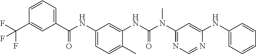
C1(C(NC2=CC=C(C)C(NC(N(C3=NC=NC(NC4=CC=CC=C4)=C3)C)=O)=C2)=O)=CC=CC(C(F)(F)F)=C1
